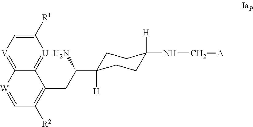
[U]1=C2C(=[V]C=C1[R1])[W]=CC([R2])=C2CC(N)C1([H])CCC([H])(NC[A])CC1
